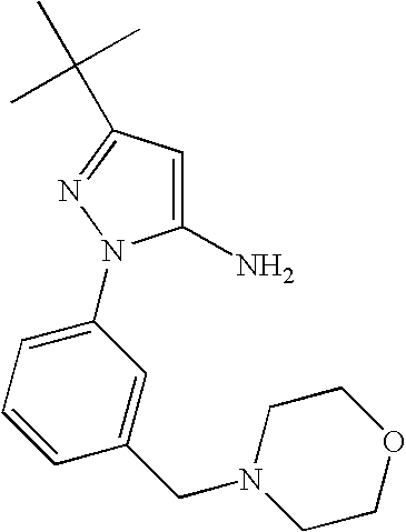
C1(N2C(N)=CC(C(C)(C)C)=N2)=CC=CC(CN2CCOCC2)=C1
